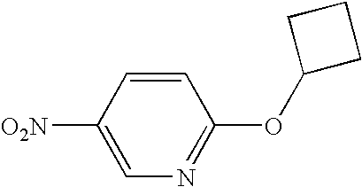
C1([O2N])=CN=C(OC2CCC2)C=C1
